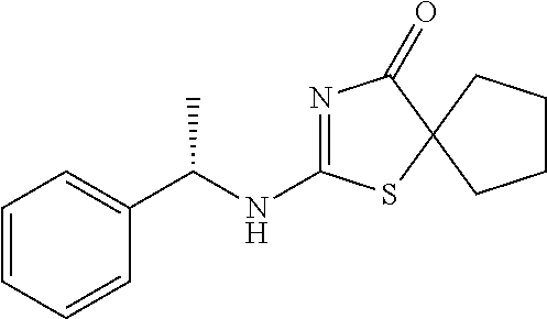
N1=C(NC(C2=CC=CC=C2)C)SC2(C1=O)CCCC2
